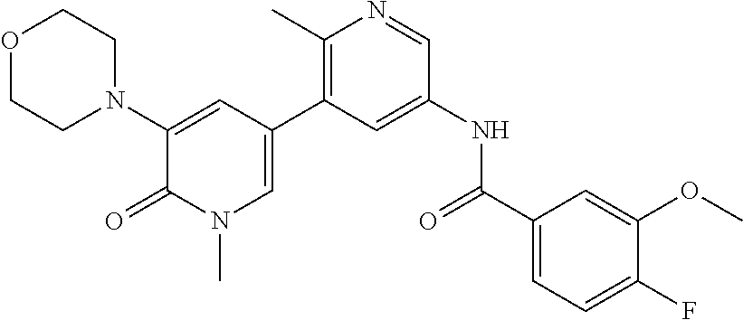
O1CCN(C2=CC(C3=C(C)N=CC(NC(C4=CC=C(F)C(OC)=C4)=O)=C3)=CN(C)C2=O)CC1
